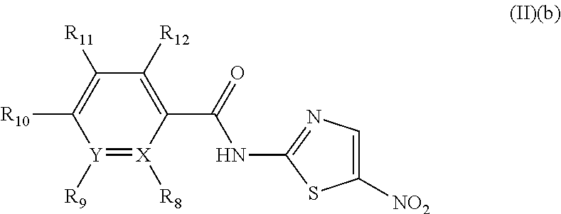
[Y]1([R9])=[X]([R8])C(C(=O)NC2=NC=C([NO2])S2)=C([R12])C([R11])=C1[R10]
